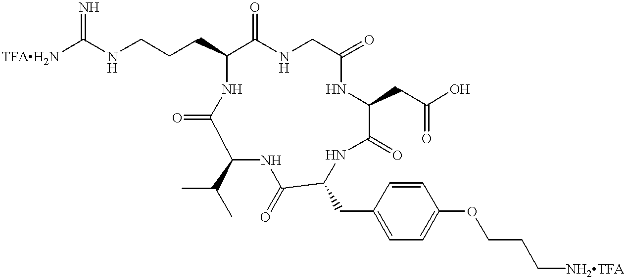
[TFAH2N]C(NCCCC1C(=O)NCC(=O)NC(CC(O)=O)C(=O)NC(CC2=CC=C(OCCC[NH2TFA])C=C2)C(=O)NC(C(C)C)C(=O)N1)=N
